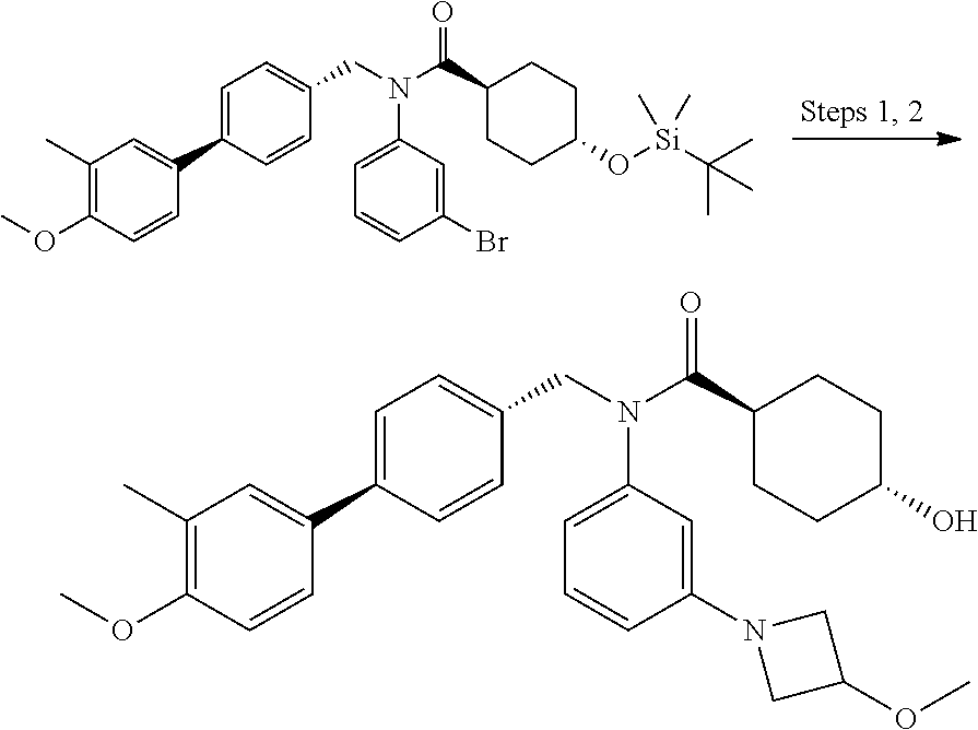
C1(C)=C(OC)C=CC(C2=CC=C(CN(C(C3CCC(O[Si](C(C)(C)C)(C)C)CC3)=O)C3=CC=CC(Br)=C3)C=C2)=C1.C1(C)=C(OC)C=CC(C2=CC=C(CN(C(C3CCC(O)CC3)=O)C3=CC=CC(N4CC(OC)C4)=C3)C=C2)=C1
